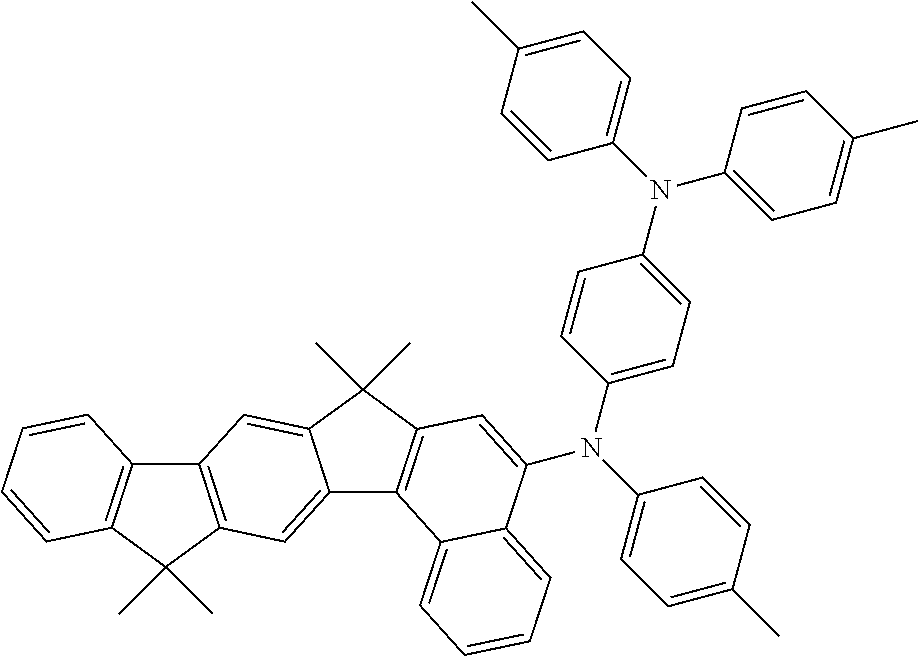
C1(N(C2=CC=C(C)C=C2)C2=CC3=C(C4=CC=CC=C24)C2=CC4=C(C=C2C3(C)C)C2=C(C4(C)C)C=CC=C2)=CC=C(N(C2=CC=C(C)C=C2)C2=CC=C(C)C=C2)C=C1
